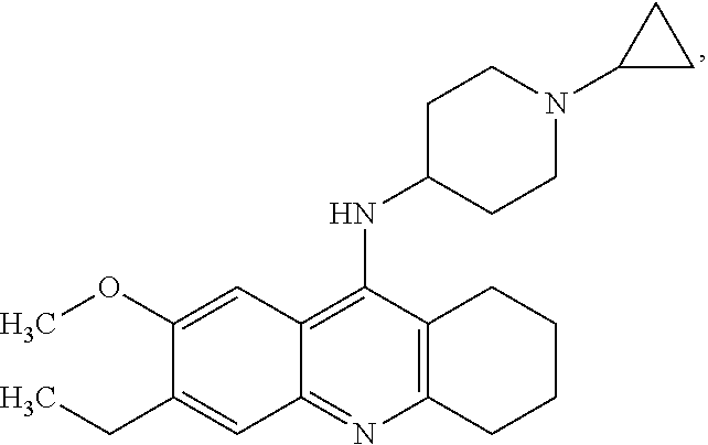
C12=C(N=C3C(=C1NC1CCN(C4CC4)CC1)C=C(OC)C(CC)=C3)CCCC2
